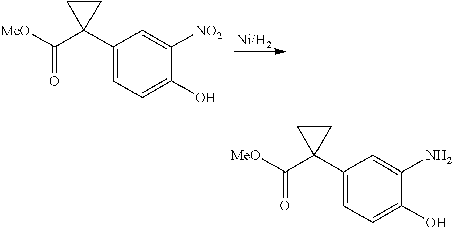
[Ni/H2].C1(C2(C([MeO])=O)CC2)=CC=C(O)C([NO2])=C1.C1(C2(C([MeO])=O)CC2)=CC=C(O)C(N)=C1
